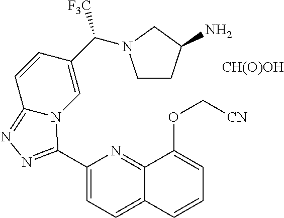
C1(C2=NN=C3N2C=C(C([F3C])N2CCC(N)C2)C=C3)=CC=C2C(=N1)C(OC[CN])=CC=C2.[CH(O)OH]
